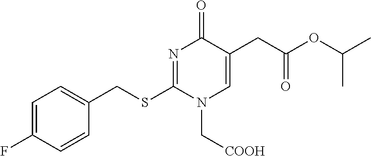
C1=C(F)C=CC(CSC2=NC(=O)C(CC(OC(C)C)=O)=CN2C[COOH])=C1
